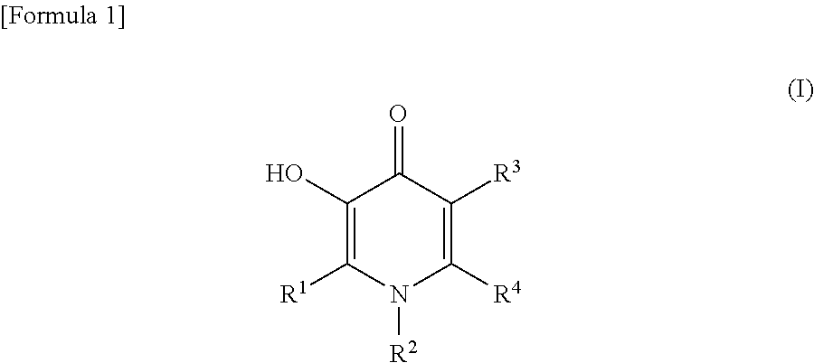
C1(O)=C([R1])N([R2])C([R4])=C([R3])C1=O
